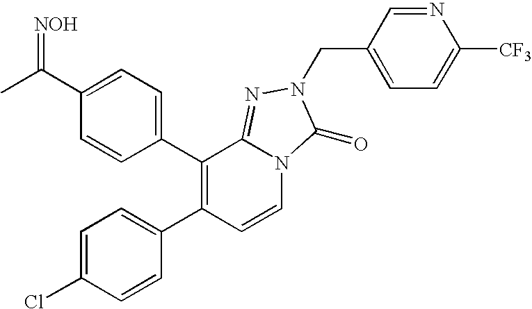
CC(C1=CC=C(C2=C(C3=CC=C(Cl)C=C3)C=CN3C2=NN(CC2=CC=C([CF3])N=C2)C3=O)C=C1)=[NOH]
